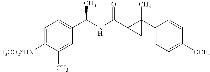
[H3CO2SHN]C1=CC=C(C(NC(=O)C2C(C3=CC=C([OCF3])C=C3)(C)C2)C)C=C1C
